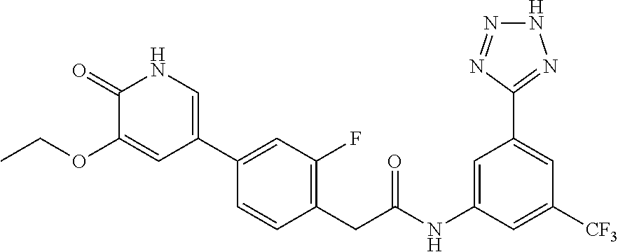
C1(C2=CC(F)=C(CC(NC3=CC(C4=NNN=N4)=CC([CF3])=C3)=O)C=C2)=CNC(=O)C(OCC)=C1
